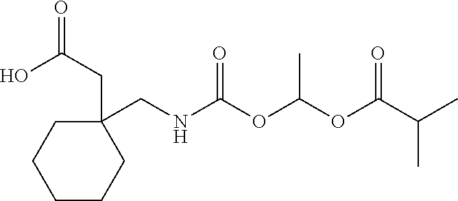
C1CCC(CC(=O)O)(CNC(OC(OC(C(C)C)=O)C)=O)CC1
